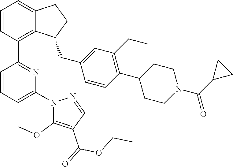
C1=CC(C2=NC(N3C(OC)=C(C(=O)OCC)C=N3)=CC=C2)=C2C(=C1)CCC2CC1=CC(CC)=C(C2CCN(C(C3CC3)=O)CC2)C=C1
